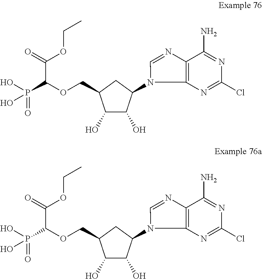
OC1C(O)C(N2C3=C(N=C2)C(N)=NC(Cl)=N3)CC1COC(P(O)(O)=O)C(OCC)=O.OC1C(O)C(N2C3=C(N=C2)C(N)=NC(Cl)=N3)CC1COC(P(O)(O)=O)C(OCC)=O
